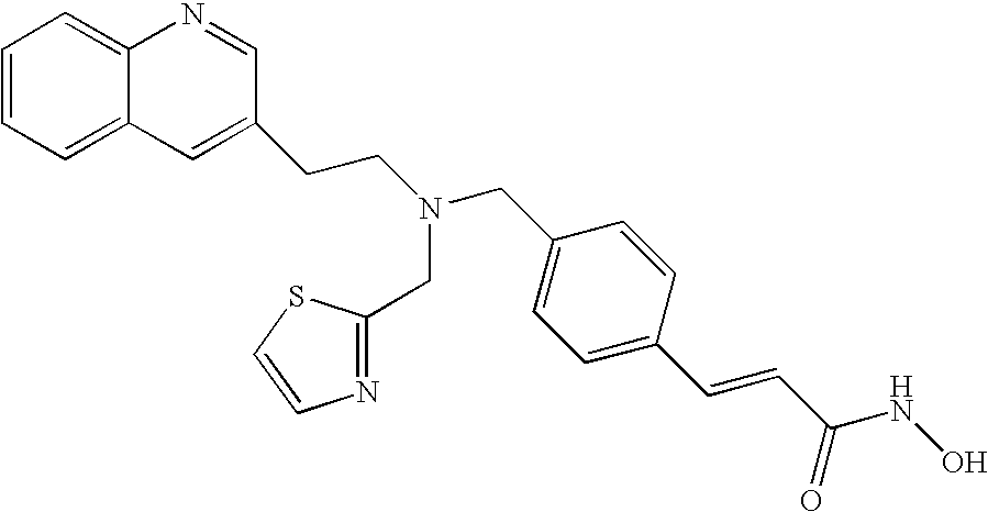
C1=CC=C2C(=C1)N=CC(CCN(CC1=CC=C(C=CC(NO)=O)C=C1)CC1=NC=CS1)=C2
